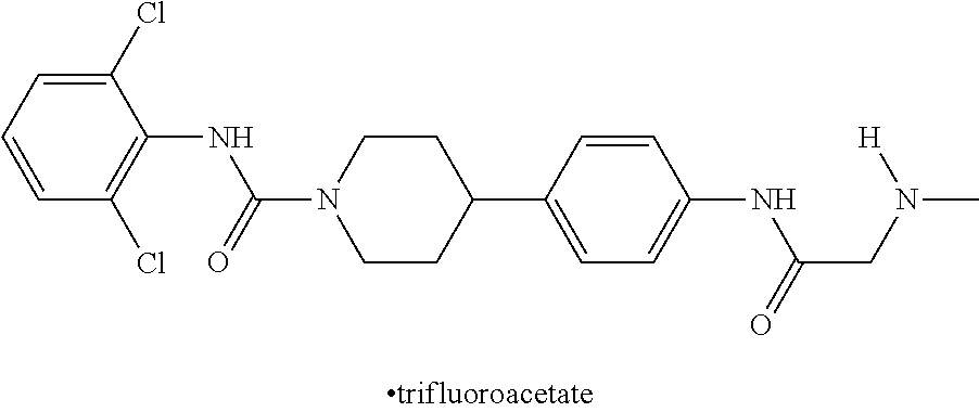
C1(Cl)=CC=CC(Cl)=C1NC(N1CCC(C2=CC=C(NC(CN([H])C)=O)C=C2)CC1)=O
